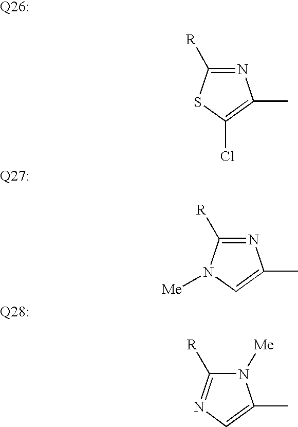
N1=C([R])SC(Cl)=C1C.N1=C([R])N([Me])C=C1C.N1([Me])C([R])=NC=C1C
